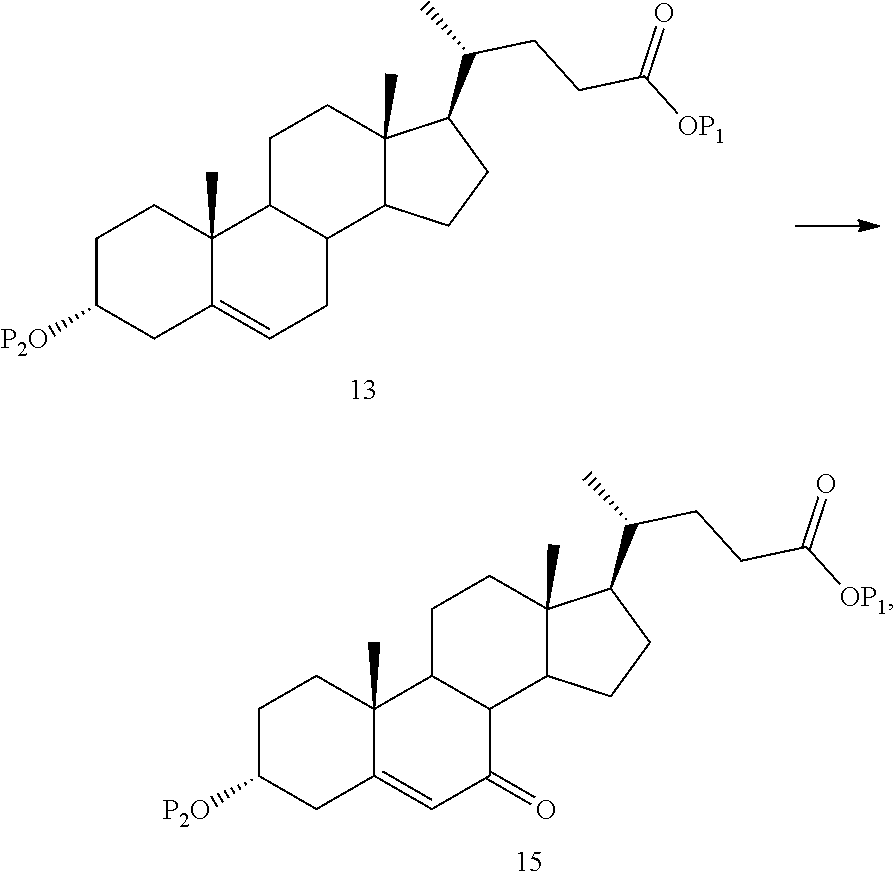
C1C([P2O])CC2=CCC3C(C2(C)C1)CCC1(C)C3CCC1C(C)CCC([OP1])=O.C1C([P2O])CC2=CC(=O)C3C(C2(C)C1)CCC1(C)C3CCC1C(C)CCC([OP1])=O
